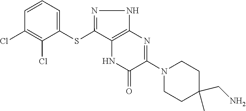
C1C(C)(CN)CCN(C2=NC3=C(C(SC4=CC=CC(Cl)=C4Cl)=NN3)NC2=O)C1
